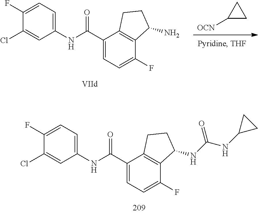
C1(Cl)=CC(NC(C2=CC=C(F)C3=C2CCC3NC(NC2CC2)=O)=O)=CC=C1F.[OCN]C1CC1.C1(Cl)=CC(NC(C2=CC=C(F)C3=C2CCC3N)=O)=CC=C1F
